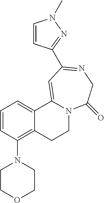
C1=CC(N2CCOCC2)=C2C(=C1)C1=CC(C3=NN(C)C=C3)=NCC(=O)N1CC2
